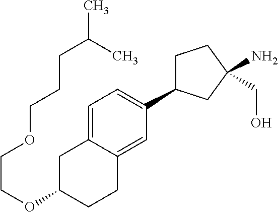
C1C(C2=CC=C3C(=C2)CCC(OCCOCCCC(C)C)C3)CC(N)(CO)C1
